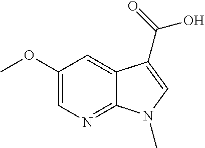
C1(OC)=CN=C2C(=C1)C(C(O)=O)=CN2C
